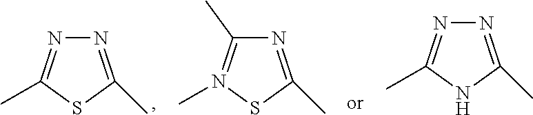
N1=C(C)SC(C)=N1.N1=C(C)SN(C)=C1C.N1=C(C)NC(C)=N1
